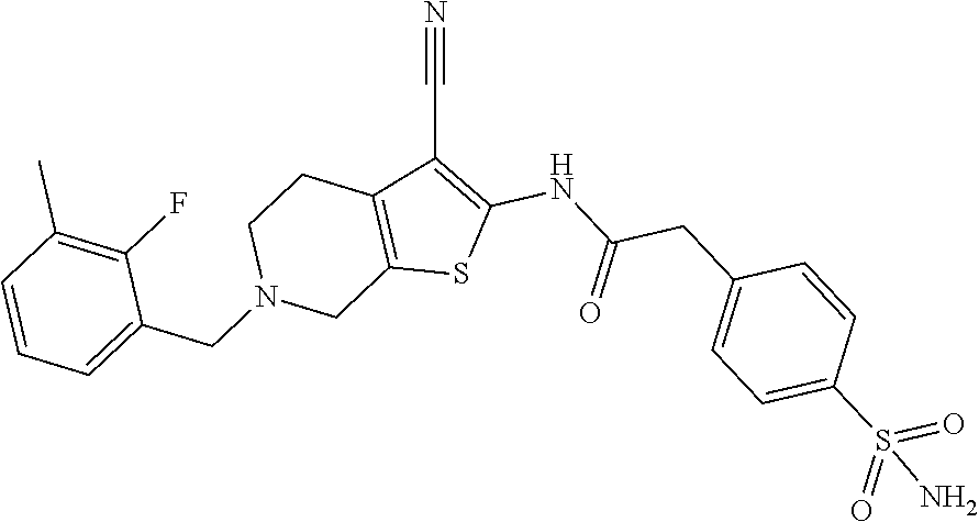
C12=C(C(C#N)=C(NC(CC3=CC=C(S(=O)(=O)N)C=C3)=O)S1)CCN(CC1=CC=CC(C)=C1F)C2
